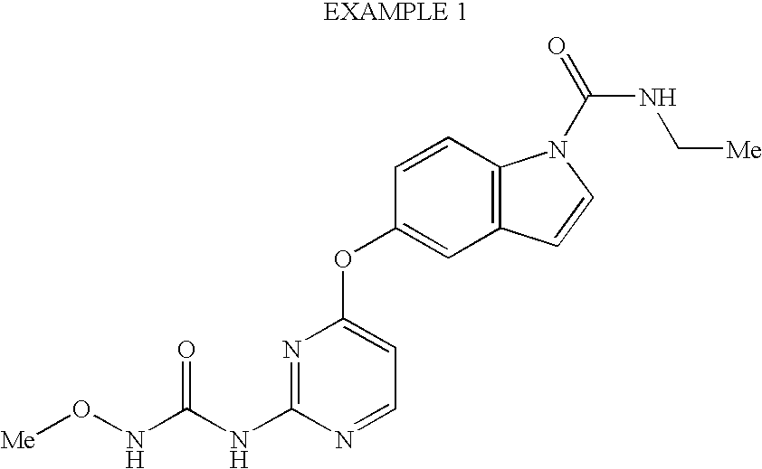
[Me]ONC(NC1=NC(OC2=CC3=C(C=C2)N(C(=O)NC[Me])C=C3)=CC=N1)=O
